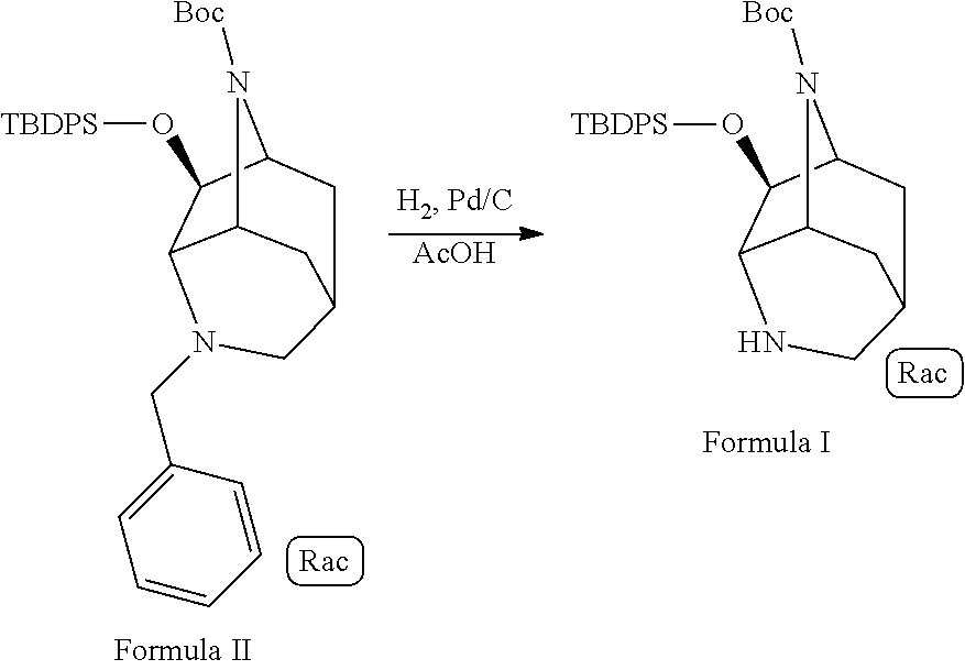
C12C3C(O[TBDPS])C(N1[Boc])CC(C2)CN3CC1=CC=CC=C1.[AcOH].C12C3C(O[TBDPS])C(N1[Boc])CC(C2)CN3
